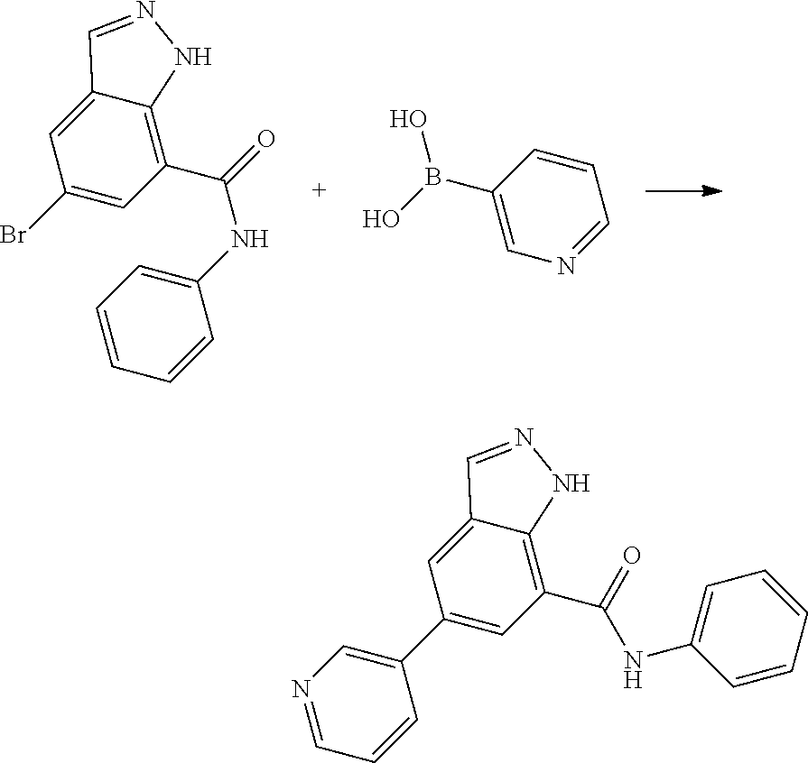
C1(Br)=CC(C(=O)NC2=CC=CC=C2)=C2C(=C1)C=NN2.C1=CC(B(O)O)=CN=C1.C1(C2=CN=CC=C2)=CC(C(=O)NC2=CC=CC=C2)=C2C(=C1)C=NN2
